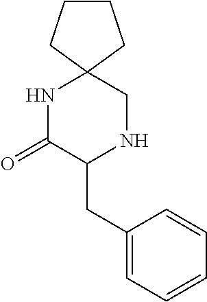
C1(CC2NCC3(NC2=O)CCCC3)=CC=CC=C1
